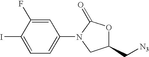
C1=C(F)C(I)=CC=C1N1C(=O)OC(C[N3])C1
